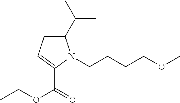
C(C)(C)C1=CC=C(C(=O)OCC)N1CCCCOC
